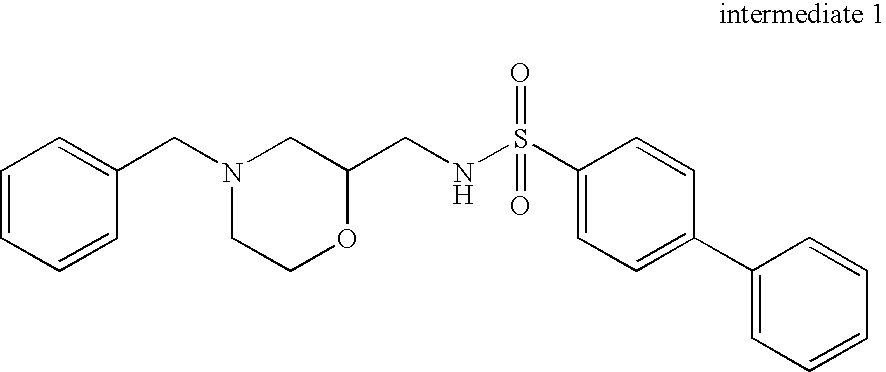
C1=CC=CC(CN2CC(CNS(C3=CC=C(C4=CC=CC=C4)C=C3)(=O)=O)OCC2)=C1
